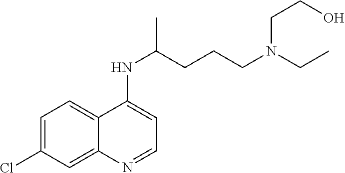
C1=C(Cl)C=C2C(=C1)C(NC(C)CCCN(CCO)CC)=CC=N2
